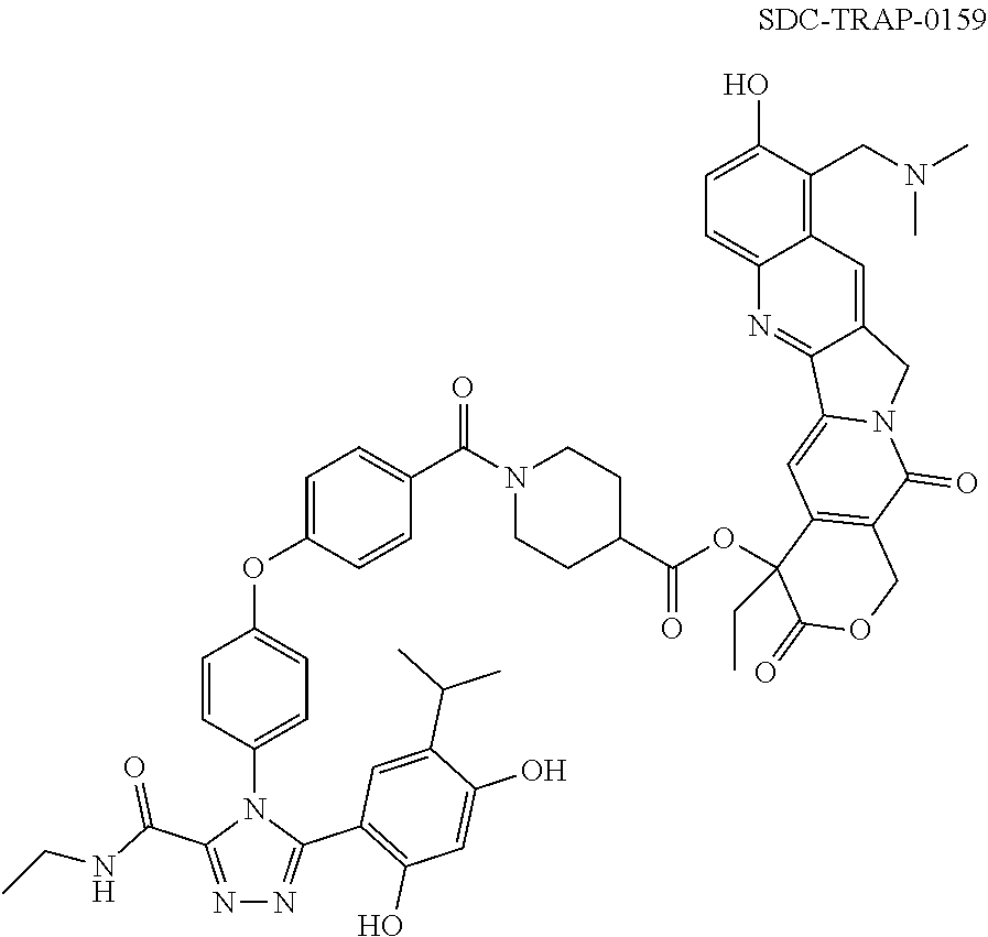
C1=CC(N2C(C(=O)NCC)=NN=C2C2=C(O)C=C(O)C(C(C)C)=C2)=CC=C1OC1=CC=C(C(=O)N2CCC(C(=O)OC3(CC)C4=C(C(=O)N5C(=C4)C4=NC6=CC=C(O)C(CN(C)C)=C6C=C4C5)COC3=O)CC2)C=C1
